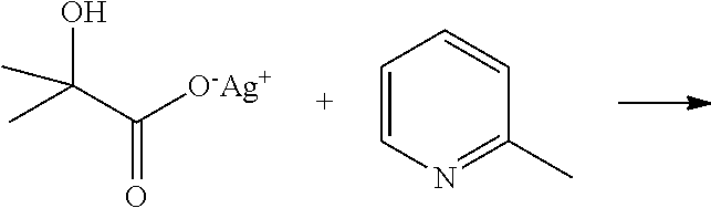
CC(C([O-Ag+])=O)(O)C.C1=CN=C(C)C=C1
